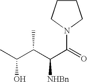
C(C(=O)N1CCCC1)(C(C(C)O)C)[NHBn]
